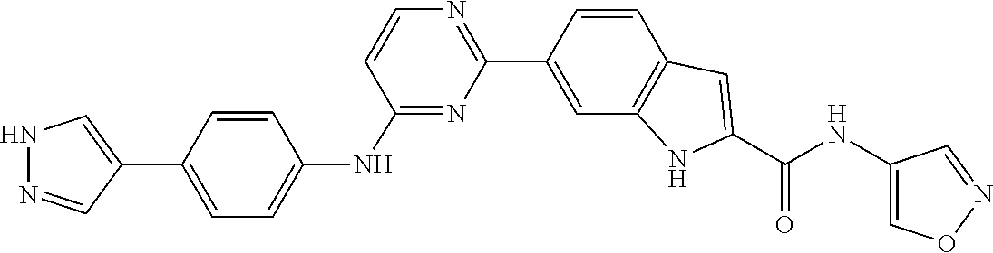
N(C1=CON=C1)C(C1=CC2=C(C=C(C3=NC=CC(NC4=CC=C(C5=CNN=C5)C=C4)=N3)C=C2)N1)=O
